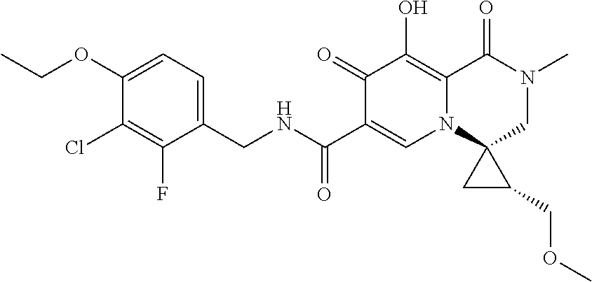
C1(OCC)=CC=C(CNC(C2=CN3C(=C(O)C2=O)C(=O)N(C)CC32CC2COC)=O)C(F)=C1Cl
